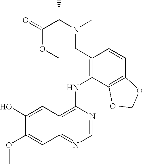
C1(O)=CC2=C(NC3=C(CN(C)C(C)C(OC)=O)C=CC4=C3OCO4)N=CN=C2C=C1OC
